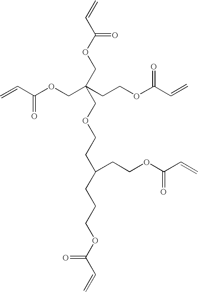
C=CC(OCC(CCOC(C=C)=O)(COC(C=C)=O)COCCC(CCCOC(C=C)=O)CCOC(C=C)=O)=O
